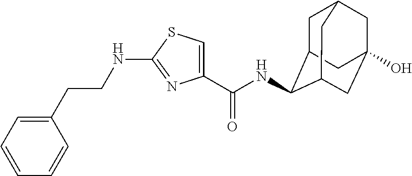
C1(C(NC2C3CC4CC(O)(CC2C4)C3)=O)=CSC(NCCC2=CC=CC=C2)=N1
